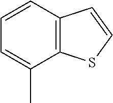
C1=CC=C(C)C2=C1C=CS2
